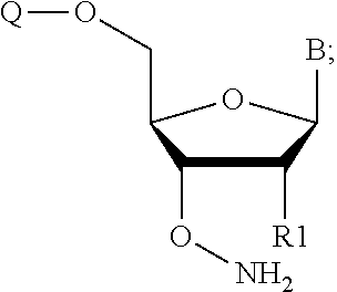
C1([R1])C(ON)C(CO[Q])OC1B
